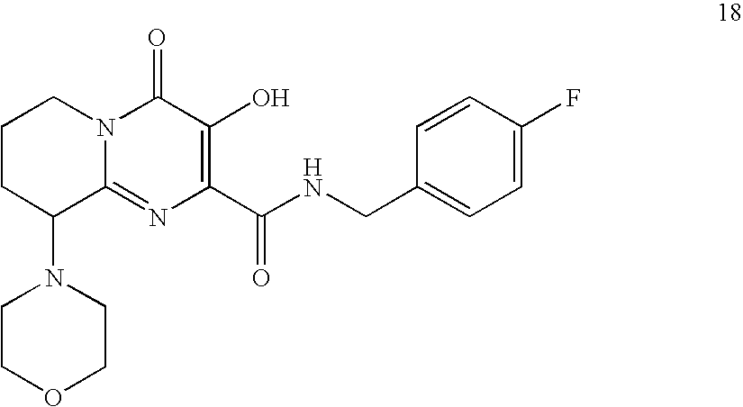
C1(=O)N2C(=NC(C(NCC3=CC=C(F)C=C3)=O)=C1O)C(N1CCOCC1)CCC2
